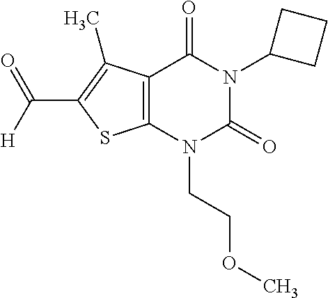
C12=C(N(CCOC)C(=O)N(C3CCC3)C1=O)SC(C([H])=O)=C2C
